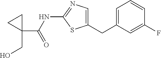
C1=C(CC2=CN=C(NC(=O)C3(CO)CC3)S2)C=C(F)C=C1
